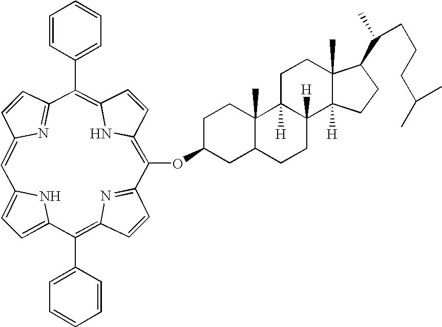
C1=C2NC(=C1)C(C1=CC=CC=C1)=C1C=CC(=N1)C(OC1CC3C(C)(CC1)C1([H])C([H])(CC3)C3([H])C(C)(CC1)C(C(C)CCCC(C)C)CC3)=C1C=CC(=C(C3=CC=CC=C3)C3=NC(=C2)C=C3)N1
